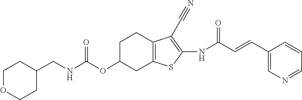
C(NC(OC1CC2=C(CC1)C(C#N)=C(NC(C=CC1=CN=CC=C1)=O)S2)=O)C1CCOCC1
